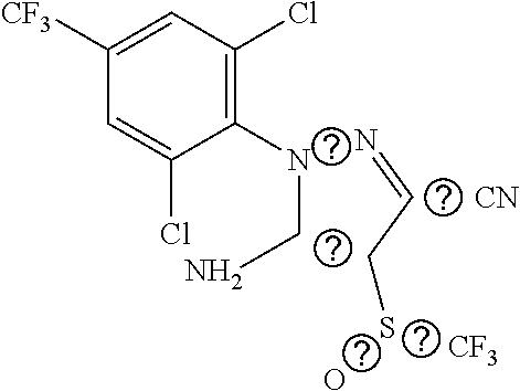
C1(NCN)=C(Cl)C=C([CF3])C=C1Cl.[CN].C(C=N)S.O.[CF3]
